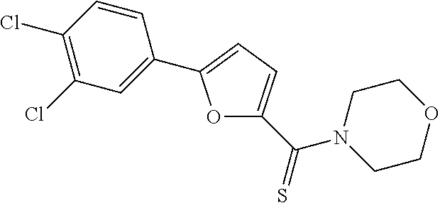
O1C(C(N2CCOCC2)=S)=CC=C1C1=CC(Cl)=C(Cl)C=C1
